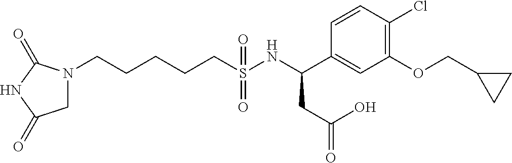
N1(CCCCCS(NC(C2=CC(OCC3CC3)=C(Cl)C=C2)CC(=O)O)(=O)=O)CC(=O)NC1=O
